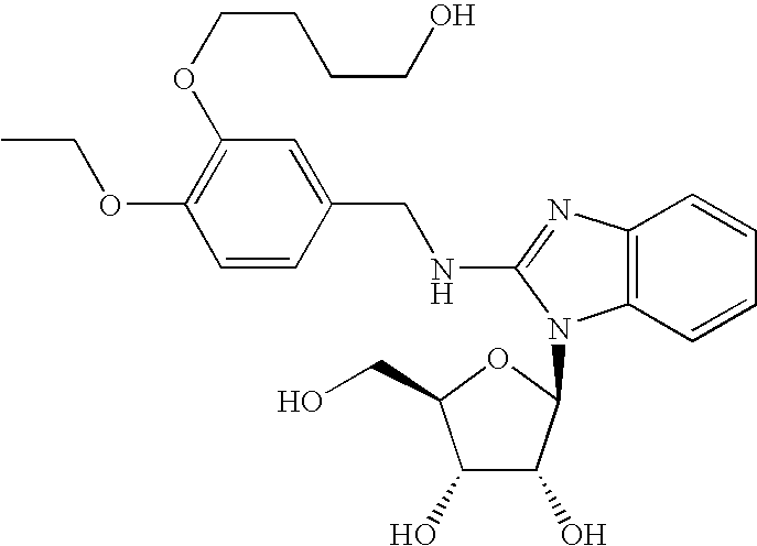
C(C)OC1=C(OCCCCO)C=C(CNC2=NC3=C(N2C2C(O)C(O)C(CO)O2)C=CC=C3)C=C1
